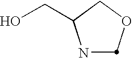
N1C(CO)COC1
